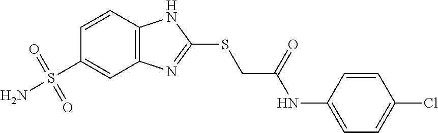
C12=C(C=CC(S(N)(=O)=O)=C1)NC(SCC(NC1=CC=C(Cl)C=C1)=O)=N2
